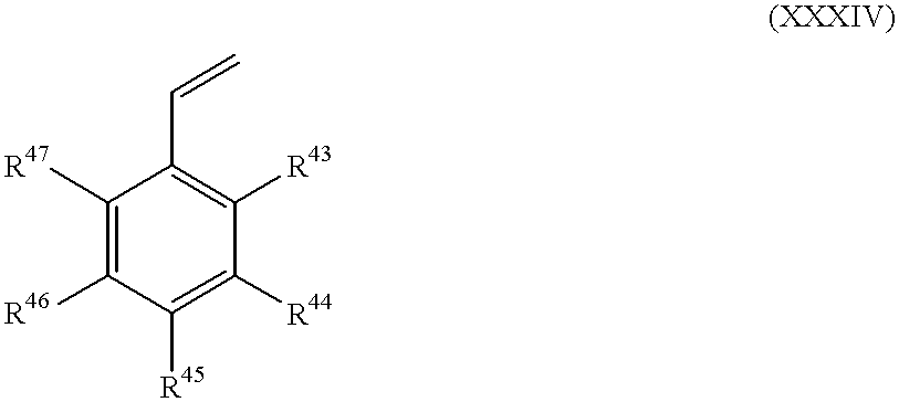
C1([R47])=C([R46])C([R45])=C([R44])C([R43])=C1C=C
